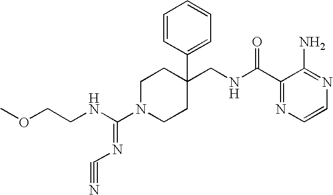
C1(CNC(C2=NC=CN=C2N)=O)(C2=CC=CC=C2)CCN(C(NCCOC)=NC#N)CC1
